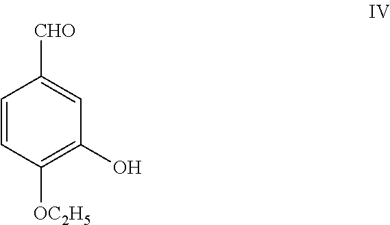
C1=CC([OC2H5])=C(O)C=C1[CHO]
